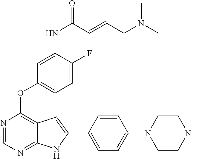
N1=CN=C2C(=C1OC1=CC=C(F)C(NC(=O)C=CCN(C)C)=C1)C=C(C1=CC=C(N3CCN(C)CC3)C=C1)N2
